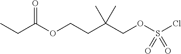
O(CCC(COS(Cl)(=O)=O)(C)C)C(CC)=O
